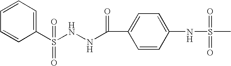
C1=CC(S(NNC(=O)C2=CC=C(NS(C)(=O)=O)C=C2)(=O)=O)=CC=C1
